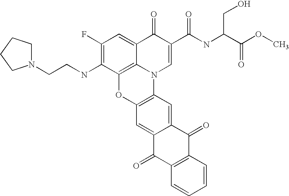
C1(F)=C(NCCN2CCCC2)C2=C3C(=C1)C(=O)C(C(=O)NC(C(OC)=O)CO)=CN3C1=C(O2)C=C2C(=C1)C(=O)C1=C(C2=O)C=CC=C1
